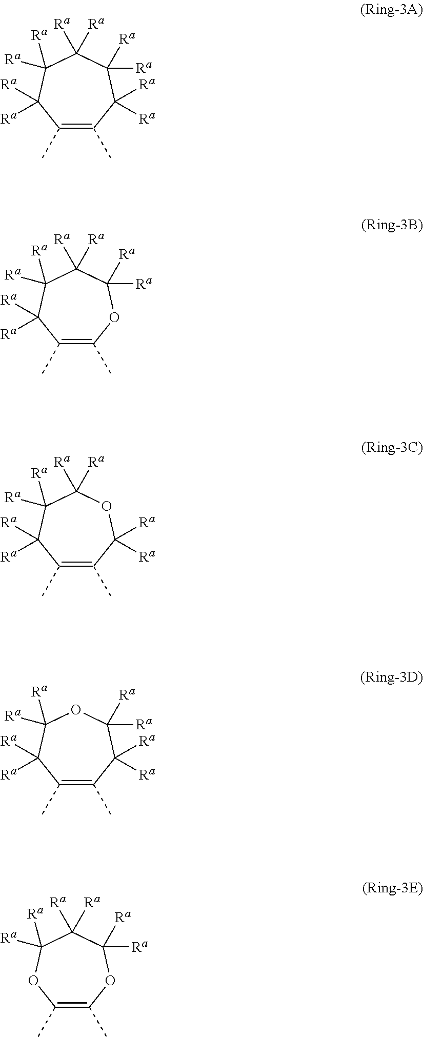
C1(C)=C(C)C([Ra])([Ra])C([Ra])([Ra])C([Ra])([Ra])C([Ra])([Ra])C1([Ra])[Ra].C1(C)=C(C)OC([Ra])([Ra])C([Ra])([Ra])C([Ra])([Ra])C1([Ra])[Ra].C1(C)=C(C)C([Ra])([Ra])OC([Ra])([Ra])C([Ra])([Ra])C1([Ra])[Ra].C1(C)=C(C)C([Ra])([Ra])C([Ra])([Ra])OC([Ra])([Ra])C1([Ra])[Ra].C1(C)=C(C)OC([Ra])([Ra])C([Ra])([Ra])C([Ra])([Ra])O1
